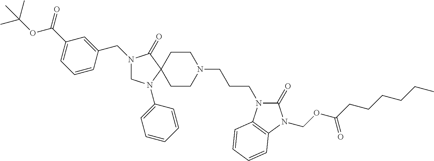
N1(CC2=CC(C(=O)OC(C)(C)C)=CC=C2)CN(C2=CC=CC=C2)C2(C1=O)CCN(CCCN1C(=O)N(COC(CCCCCC)=O)C3=C1C=CC=C3)CC2
